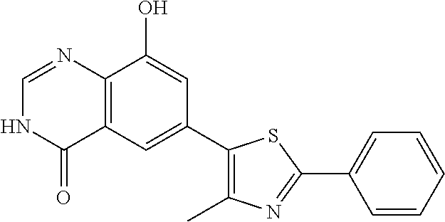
C12=C(C=C(C3=C(C)N=C(C4=CC=CC=C4)S3)C=C1O)C(=O)NC=N2
